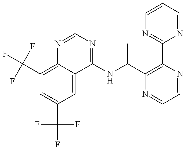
C1(C(F)(F)F)=C2C(=CC(C(F)(F)F)=C1)C(NC(C1=C(C3=NC=CC=N3)N=CC=N1)C)=NC=N2
